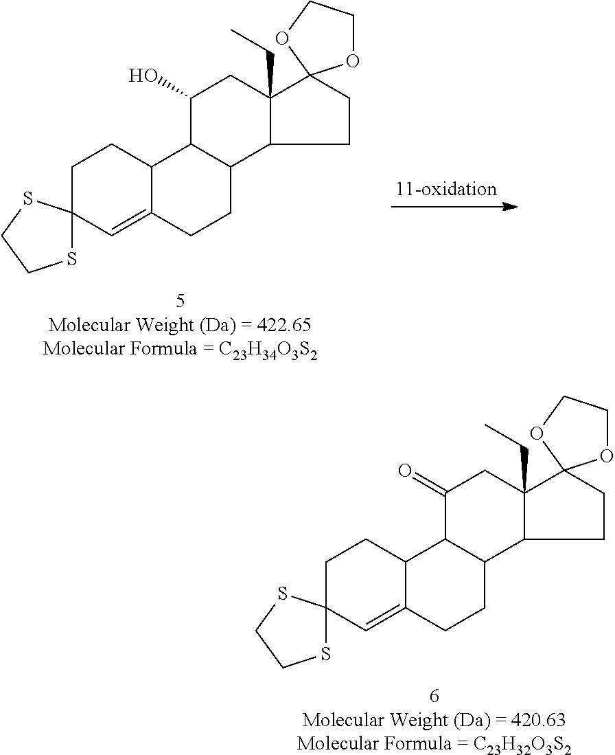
[5Molecular Weight (Da) = 422.65Molecular Formula = C23H34O3S2].C1C2(C=C3C(C1)C1C(CC3)C3C(CC)(CC1O)C1(CC3)OCCO1)SCCS2.[6Molecular Weight (Da) = 420.63Molecular Formula = C23H32O3S2].C1C2(C=C3C(C1)C1C(CC3)C3C(CC)(CC1=O)C1(CC3)OCCO1)SCCS2
